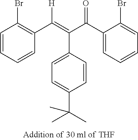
C(C1=CC=C(C(C)(C)C)C=C1)(C(C1=CC=CC=C1Br)=O)=C([H])C1=C(Br)C=CC=C1
